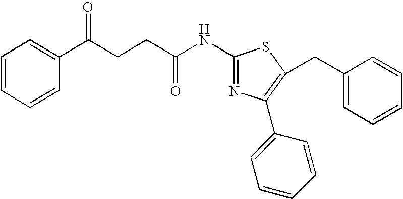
C1=CC=CC(C(CCC(NC2=NC(C3=CC=CC=C3)=C(CC3=CC=CC=C3)S2)=O)=O)=C1
